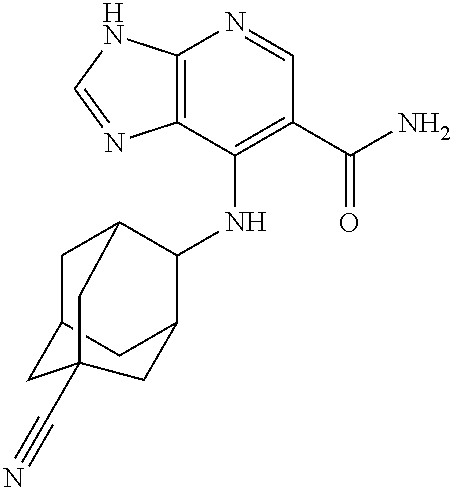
C12=C(N=CN1)C(NC1C3CC4CC1CC(C#N)(C4)C3)=C(C(N)=O)C=N2
